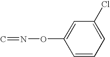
C1=CC=C(Cl)C=C1ON=C
